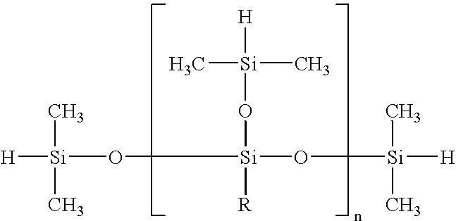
[H][Si](O[Si](O[Si]([H])(C)C)([R])O[Si]([H])(C)C)(C)C
